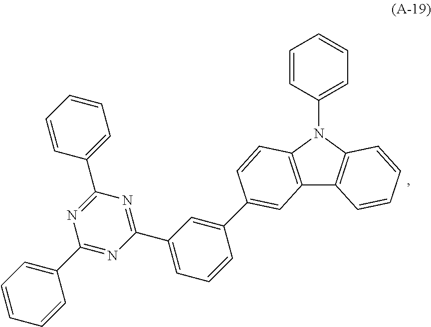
C12=C(N(C3=CC=CC=C3)C3=C1C=CC=C3)C=CC(C1=CC(C3=NC(C4=CC=CC=C4)=NC(C4=CC=CC=C4)=N3)=CC=C1)=C2
